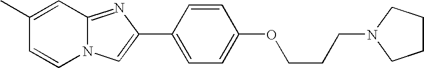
C1(C)=CC2=NC(C3=CC=C(OCCCN4CCCC4)C=C3)=CN2C=C1
